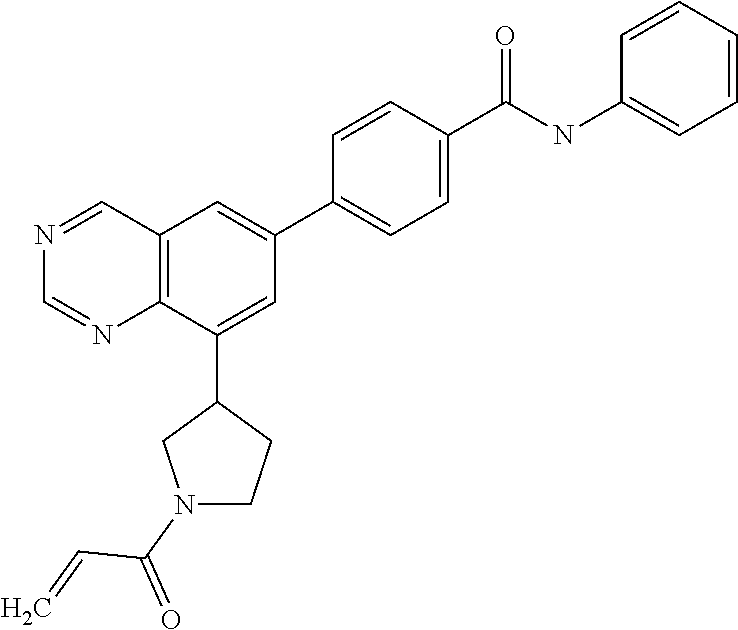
C1(C2=CC(C3=CC=C(C(NC4=CC=CC=C4)=O)C=C3)=CC3=C2N=CN=C3)CN(C(=O)C=C)CC1
